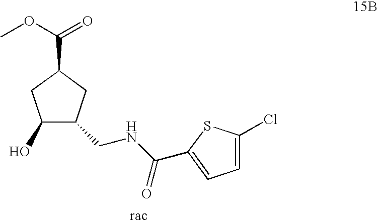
O(C(=O)C1CC(O)C(CNC(=O)C2=CC=C(Cl)S2)C1)C
